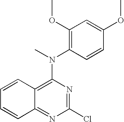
N(C1=C2C(=NC(Cl)=N1)C=CC=C2)(C)C1=C(OC)C=C(OC)C=C1
